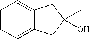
C1=CC=C2C(=C1)CC(C)(O)C2
